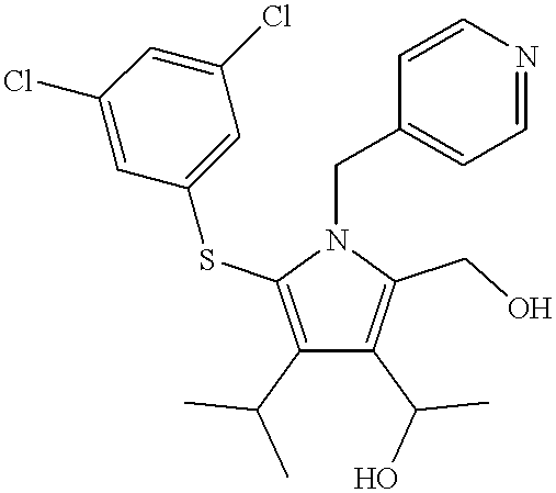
C1(C(C)C)=C(SC2=CC(Cl)=CC(Cl)=C2)N(CC2=CC=NC=C2)C(CO)=C1C(O)C
